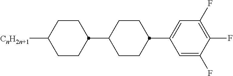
C1(C2CCC([CnH2n+1])CC2)CCC(C2=CC(F)=C(F)C(F)=C2)CC1
